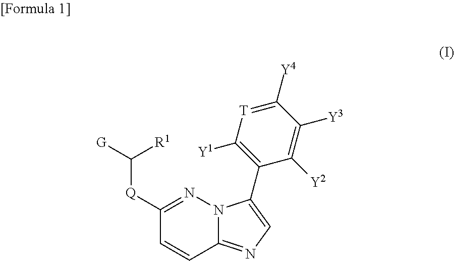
C1([Q]C([G])[R1])=NN2C(=NC=C2C2=C([Y1])[T]=C([Y4])C([Y3])=C2[Y2])C=C1
